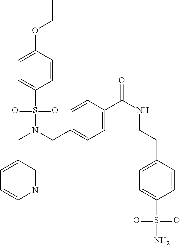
C(N(CC1=CC=C(C(NCCC2=CC=C(S(N)(=O)=O)C=C2)=O)C=C1)S(=O)(=O)C1=CC=C(OCC)C=C1)C1=CC=CN=C1
